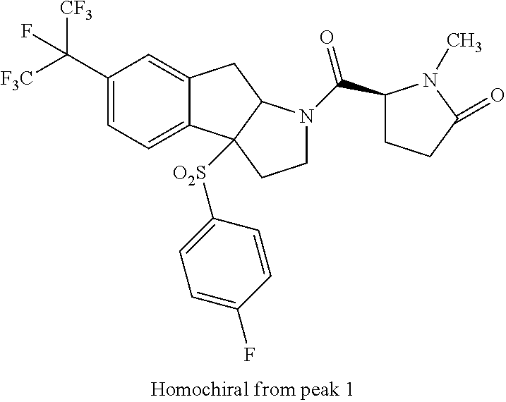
C1(C([CF3])([F3C])F)=CC=C2C(=C1)CC1C2([O2S]C2=CC=C(F)C=C2)CCN1C(C1CCC(=O)N1C)=O
